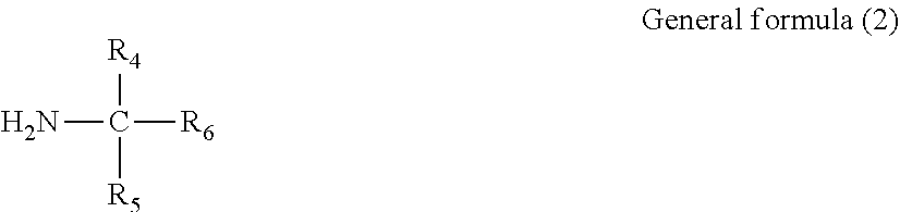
NC([R6])([R4])[R5]
